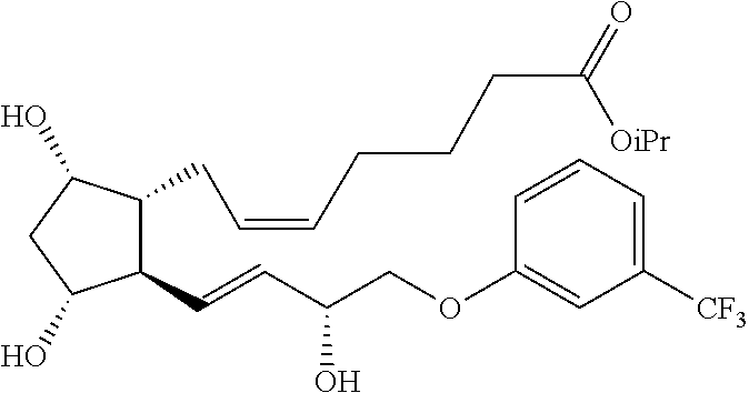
C1(C=CC(COC2=CC([CF3])=CC=C2)O)C(CC=CCCCC(=O)[OiPr])C(O)CC1O
